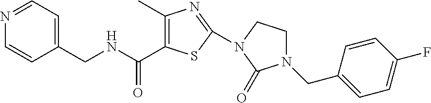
C(NCC1=CC=NC=C1)(=O)C1=C(C)N=C(N2CCN(CC3=CC=C(F)C=C3)C2=O)S1
